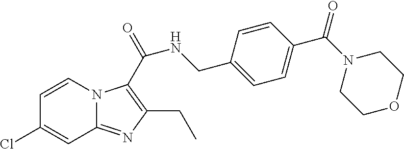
C1=CN2C(=NC(CC)=C2C(NCC2=CC=C(C(N3CCOCC3)=O)C=C2)=O)C=C1Cl
